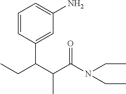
C1=CC(C(C(C(N(CC)CC)=O)C)CC)=CC(N)=C1
